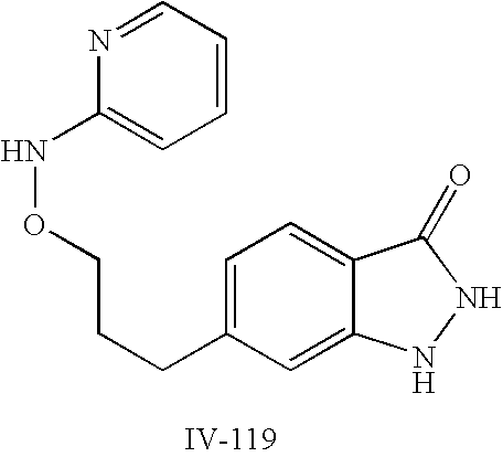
C1=C(CCCONC2=CC=CC=N2)C=C2C(=C1)C(=O)NN2
